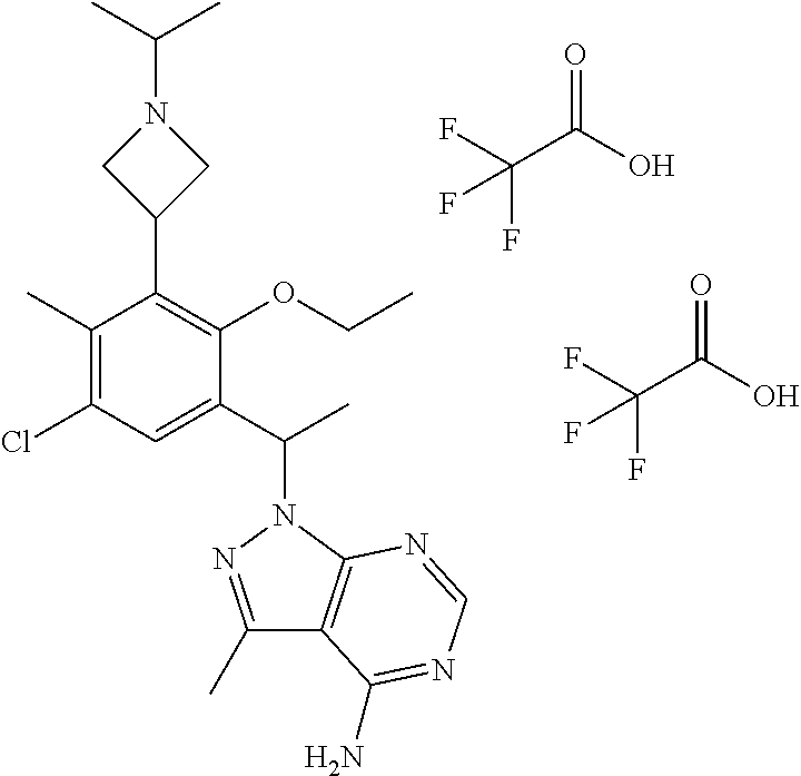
C1(C)=NN(C(C2=CC(Cl)=C(C)C(C3CN(C(C)C)C3)=C2OCC)C)C2=C1C(N)=NC=N2.FC(C(O)=O)(F)F.FC(C(O)=O)(F)F
